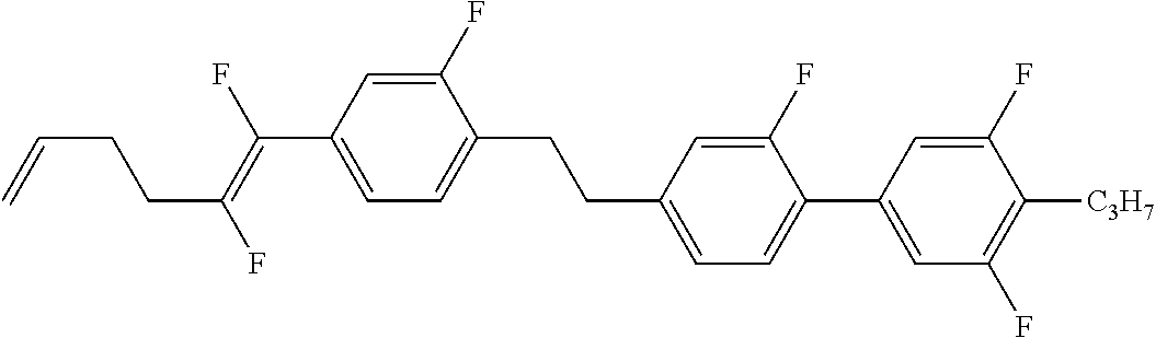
C1(F)=CC(C(=C(F)CCC=C)F)=CC=C1CCC1=CC=C(C2=CC(F)=C([C3H7])C(F)=C2)C(F)=C1
